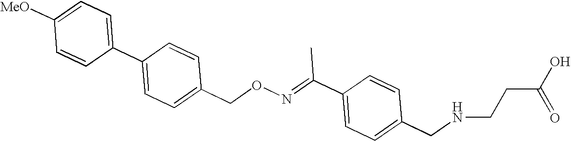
C1([MeO])=CC=C(C2=CC=C(CON=C(C3=CC=C(CNCCC(O)=O)C=C3)C)C=C2)C=C1
